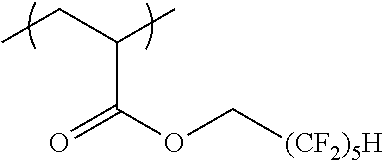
C(C(OC[(CF2)5H])=O)(CC)C
